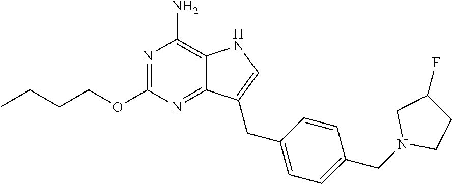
N1=C(OCCCC)N=C2C(=C1N)NC=C2CC1=CC=C(CN2CCC(F)C2)C=C1
